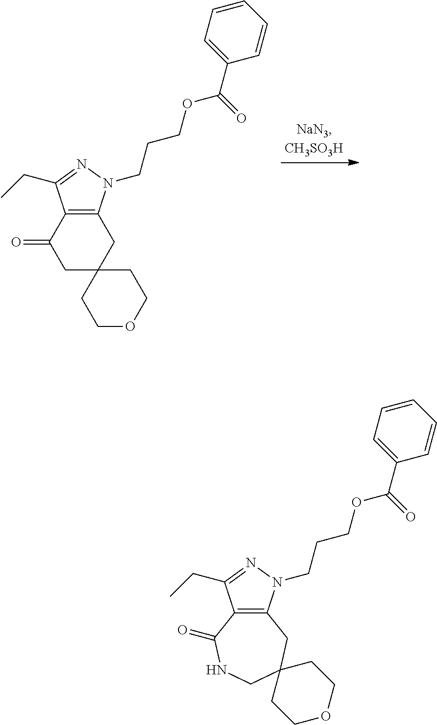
C1OCCC2(C1)CC1=C(C(=O)C2)C(CC)=NN1CCCOC(C1=CC=CC=C1)=O.C12=C(C(CC)=NN1CCCOC(C1=CC=CC=C1)=O)C(=O)NCC1(C2)CCOCC1
